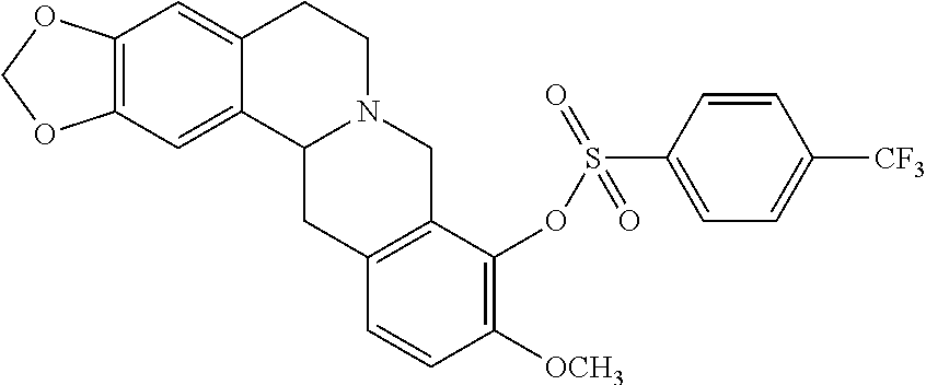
C12=C(C=C3C(=C1)C1N(CC3)CC3=C(C1)C=CC([OCH3])=C3OS(C1=CC=C([CF3])C=C1)(=O)=O)OCO2
